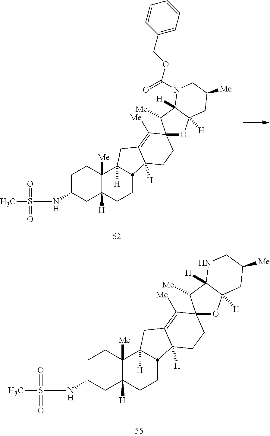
C1C(NS(C)(=O)=O)CC2([H])C([Me])(C1)C1([H])CC3=C([Me])C4(CCC3([H])C1CC2)OC1([H])C([H])(C4[Me])N(C(OCC2=CC=CC=C2)=O)CC([Me])C1.C1C(NS(C)(=O)=O)CC2([H])C([Me])(C1)C1([H])CC3=C([Me])C4(CCC3([H])C1CC2)OC1([H])C([H])(C4[Me])NCC([Me])C1
